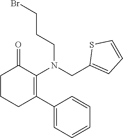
C1CCC(C2=CC=CC=C2)=C(N(CC2=CC=CS2)CCCBr)C1=O
